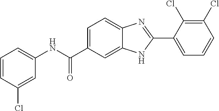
C1(NC(C2=CC=C3C(=C2)NC(C2=CC=CC(Cl)=C2Cl)=N3)=O)=CC=CC(Cl)=C1
